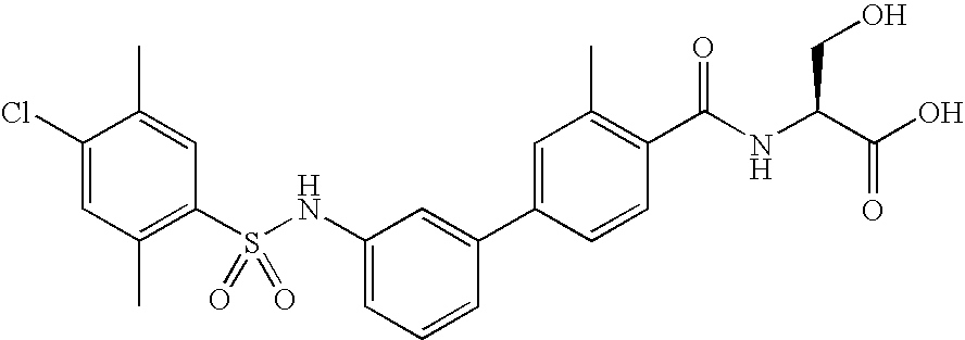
C1(Cl)=CC(C)=C(S(NC2=CC=CC(C3=CC(C)=C(C(NC(C(O)=O)CO)=O)C=C3)=C2)(=O)=O)C=C1C
